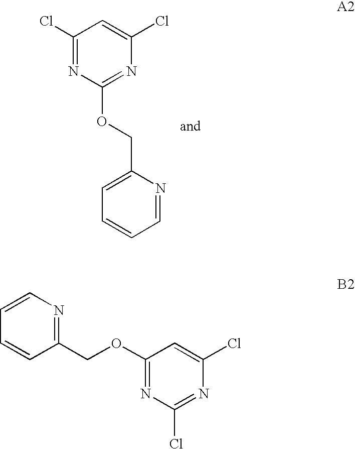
C1(Cl)=NC(OCC2=CC=CC=N2)=NC(Cl)=C1.C1(COC2=NC(Cl)=NC(Cl)=C2)=NC=CC=C1
